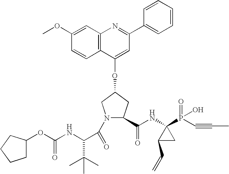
COC1=CC2=C(C=C1)C(OC1CC(C(NC3(P(=O)(O)C#CC)C(C=C)C3)=O)N(C(=O)C(NC(OC3CCCC3)=O)C(C)(C)C)C1)=CC(C1=CC=CC=C1)=N2
